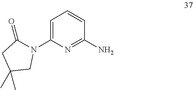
C1=C(N2C(=O)CC(C)(C)C2)N=C(N)C=C1
